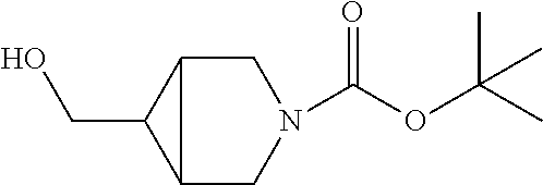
C1C2C(CO)C2CN1C(OC(C)(C)C)=O
